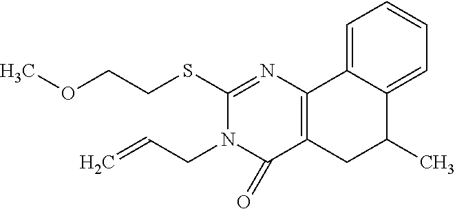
C(CSC1=NC2=C(C(=O)N1CC=C)CC(C)C1=CC=CC=C21)OC
